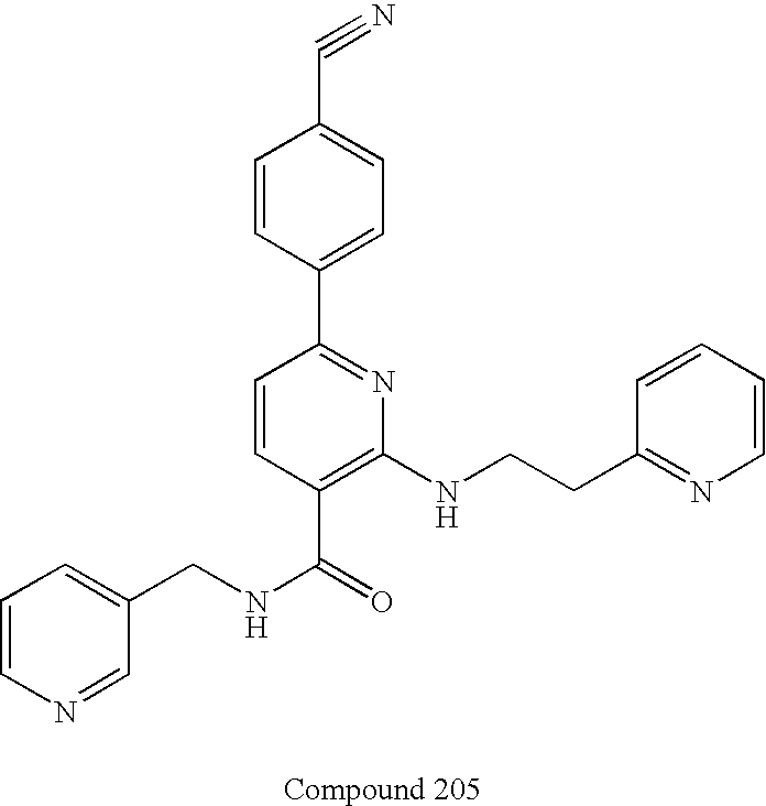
C1=CN=CC(CNC(=O)C2=C(NCCC3=NC=CC=C3)N=C(C3=CC=C(C#N)C=C3)C=C2)=C1
